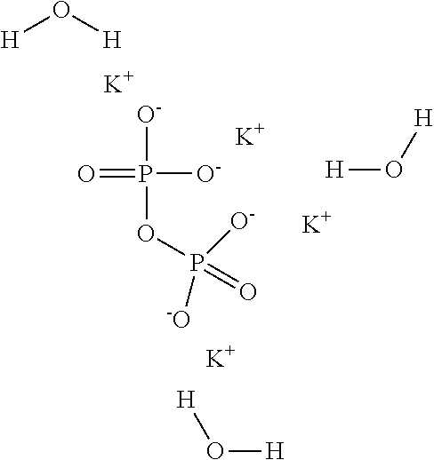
[H]O[H].P(OP(=O)([O-])[-O])([O-])([O-])=O.[H]O[H].[H]O[H].[K].[K].[K].[K]
